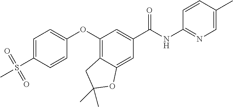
C1(OC2=CC=C(S(C)(=O)=O)C=C2)=C2C(=CC(C(NC3=NC=C(C)C=C3)=O)=C1)OC(C)(C)C2
